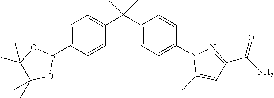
C1=C(B2OC(C)(C)C(C)(C)O2)C=CC(C(C2=CC=C(N3C(C)=CC(C(N)=O)=N3)C=C2)(C)C)=C1
